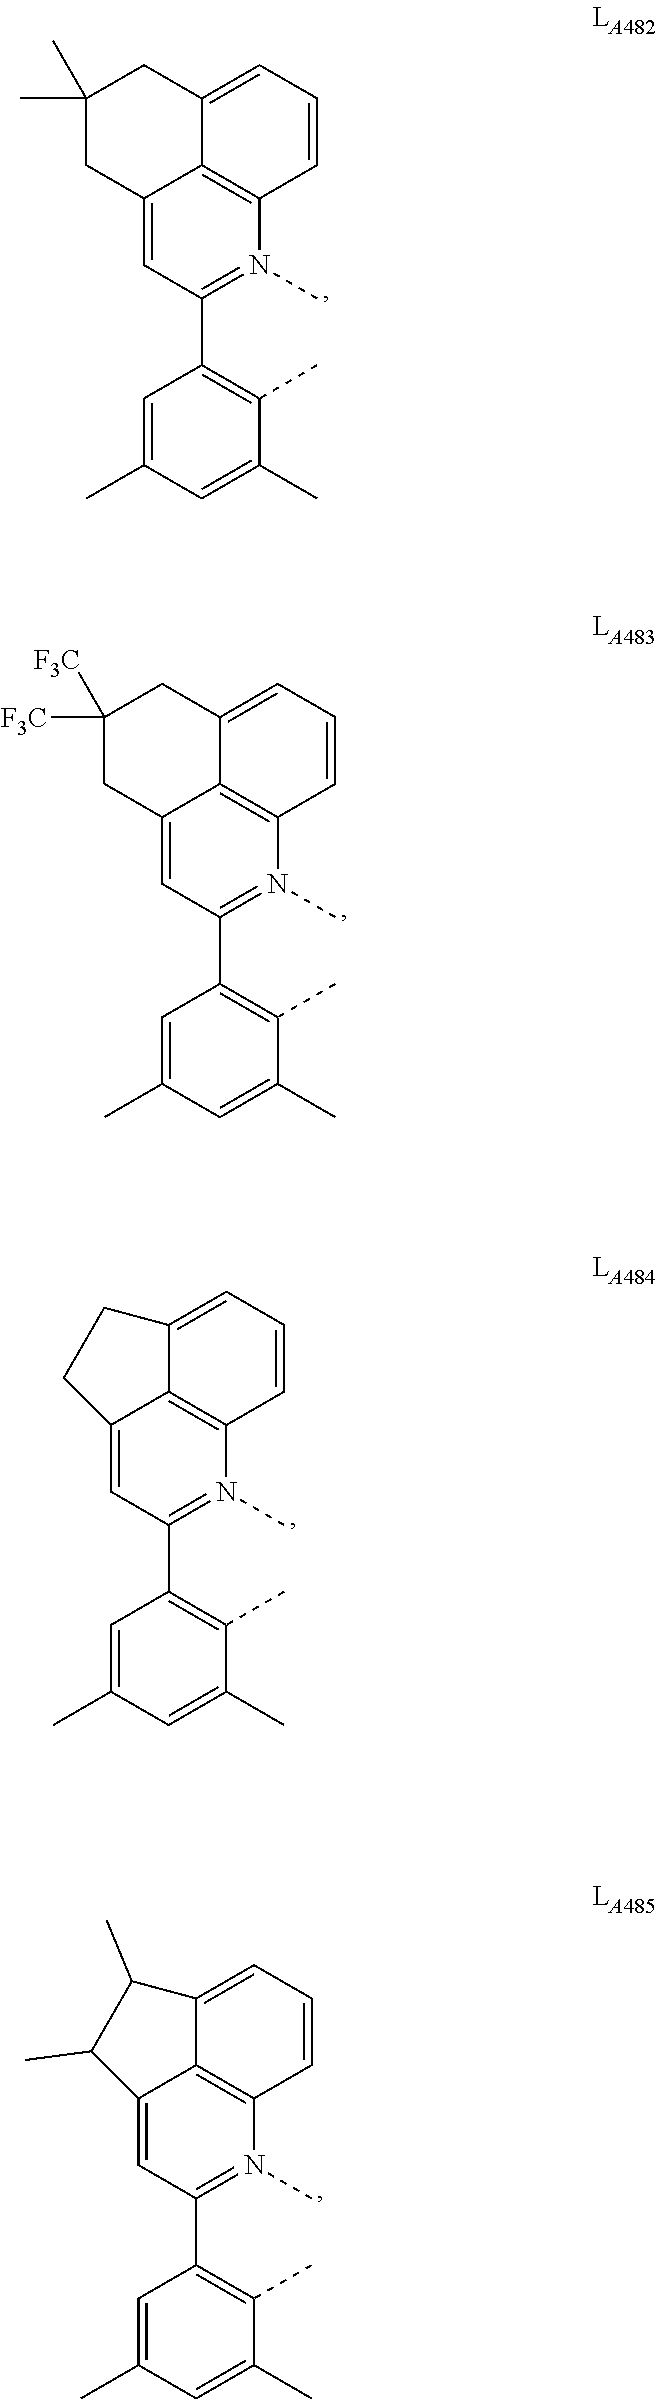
C12=CC(C3=C(C)C(C)=CC(C)=C3)=N(C)C3=C1C(=CC=C3)CC(C)(C)C2.C12=CC(C3=C(C)C(C)=CC(C)=C3)=N(C)C3=C1C(=CC=C3)CC([F3C])([F3C])C2.C12=CC(C3=C(C)C(C)=CC(C)=C3)=N(C)C3=C1C(=CC=C3)CC2.C12=CC(C3=C(C)C(C)=CC(C)=C3)=N(C)C3=C1C(=CC=C3)C(C)C2C
